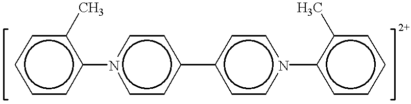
c1ccc(-n2ccc(-c3ccn(-c4ccccc4C)cc3)cc2)c(C)c1
